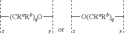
CC(C)[(CRaRb)qO]C(C)C.CC(C)[O(CRaRb)q]C(C)C
